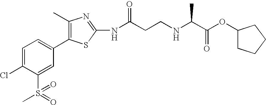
C1=C(Cl)C(S(=O)(C)=O)=CC(C2=C(C)N=C(NC(CCNC(C(OC3CCCC3)=O)C)=O)S2)=C1
